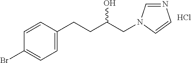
C1=CC(CCC(CN2C=NC=C2)O)=CC=C1Br.Cl
